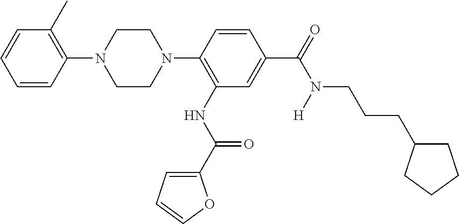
C1=CC(N2CCN(C3=C(NC(C4=CC=CO4)=O)C=C(C(=O)N(CCCC4CCCC4)[H])C=C3)CC2)=C(C)C=C1
